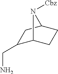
C1(CN)C2CCC(C1)N2[Cbz]
